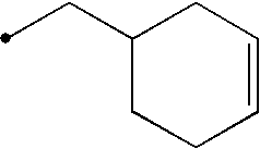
C(C1CCC=CC1)C
